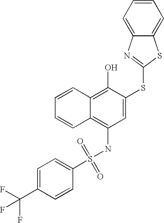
C1=CC=CC2=C(O)C(SC3=NC4=CC=CC=C4S3)=CC(NS(C3=CC=C(C(F)(F)F)C=C3)(=O)=O)=C12
